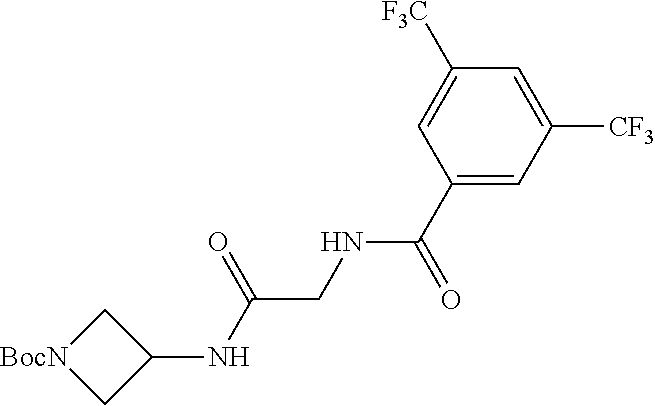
[BocN]1CC(NC(CNC(C2=CC([CF3])=CC([F3C])=C2)=O)=O)C1
